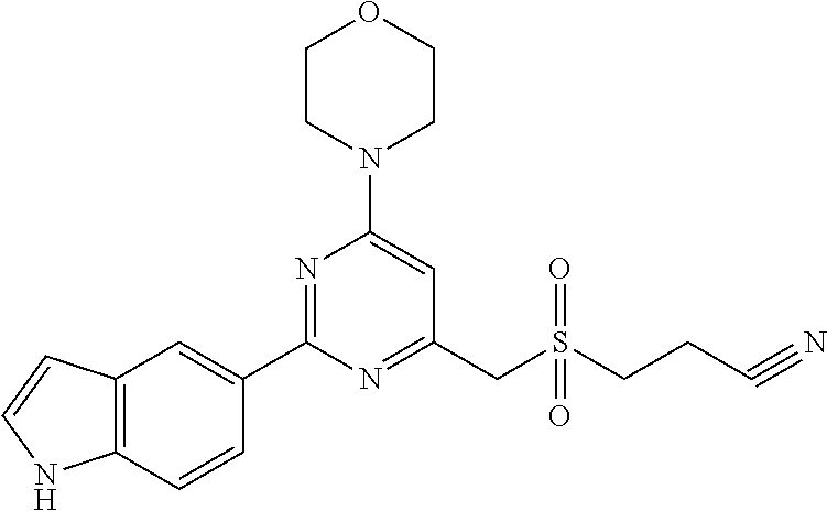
C1CN(C2=CC(CS(CCC#N)(=O)=O)=NC(C3=CC4=C(C=C3)NC=C4)=N2)CCO1
